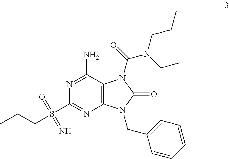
N1=C(N)C2=C(N=C1S(=O)(=N)CCC)N(CC1=CC=CC=C1)C(=O)N2C(N(CCC)CC)=O
